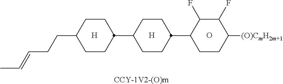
[CCY-1V2-(O)m].O.[H].[H].C1(F)C(F)C([(O)CmH2m+1])CCC1C1CCC(C2CCC(CCC=CC)CC2)CC1
